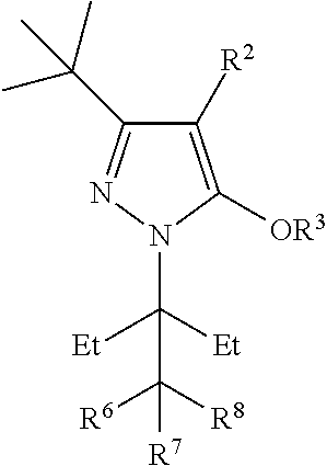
C1([R2])=C([OR3])N(C([Et])([Et])C([R8])([R6])[R7])N=C1C(C)(C)C
